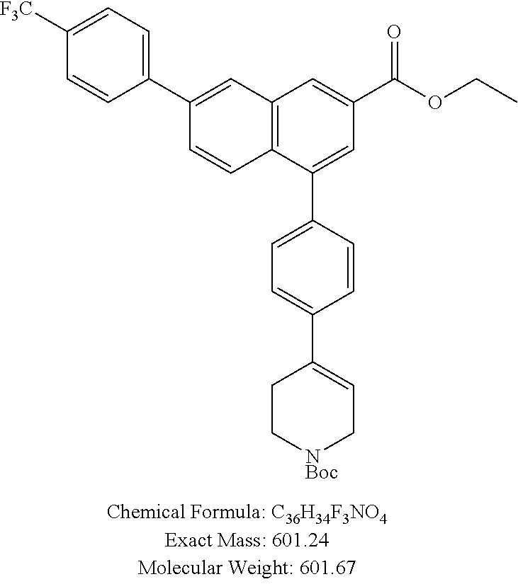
C12=C(C=C(C(OCC)=O)C=C1C1=CC=C(C3=CC[NBoc]CC3)C=C1)C=C(C1=CC=C([F3C])C=C1)C=C2
